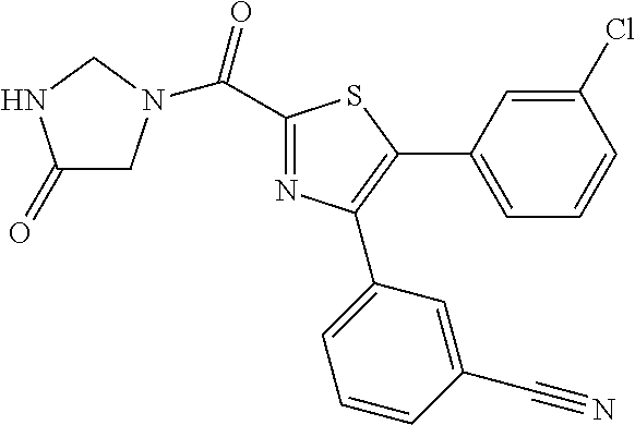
C1(C(=O)N2CC(=O)NC2)=NC(C2=CC=CC(C#N)=C2)=C(C2=CC=CC(Cl)=C2)S1
